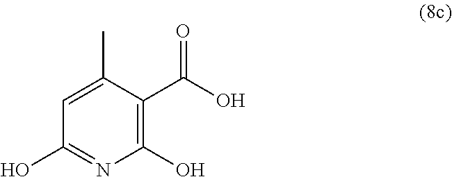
C1(O)=NC(O)=C(C(O)=O)C(C)=C1
